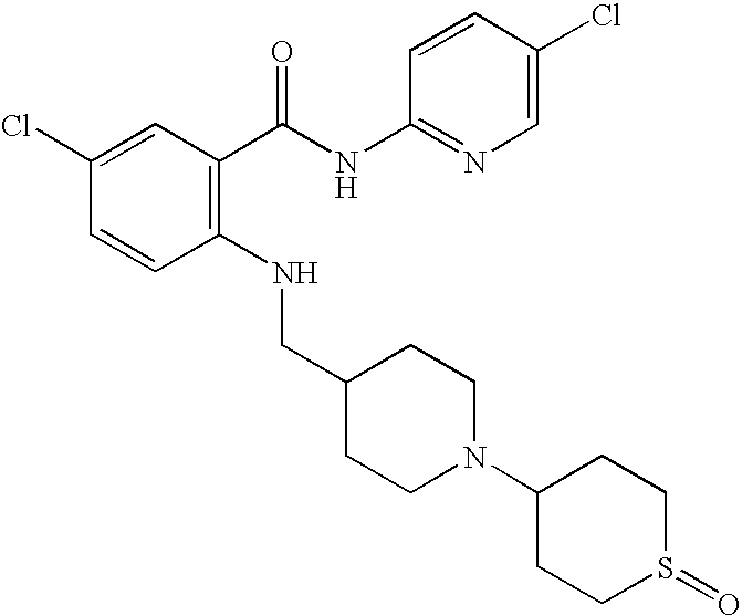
C1(Cl)=CC(C(NC2=NC=C(Cl)C=C2)=O)=C(NCC2CCN(C3CCS(=O)CC3)CC2)C=C1
